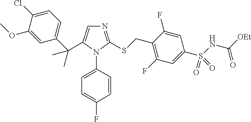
C1=C(Cl)C(OC)=CC(C(C2=CN=C(SCC3=C(F)C=C(S(NC([OEt])=O)(=O)=O)C=C3F)N2C2=CC=C(F)C=C2)(C)C)=C1
